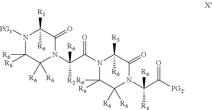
N1([PG1])C([R6])([R6])C([R6])([R6])N(C(C(N2C([R6])([R6])C([R6])([R6])N(C(C([PG2])=O)([R4])[R6])C(=O)C2([R6])[R3])=O)([R2])[R6])C(=O)C1([R6])[R1]
